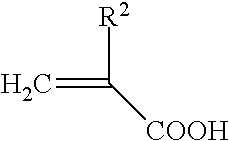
C=C([R2])[COOH]
